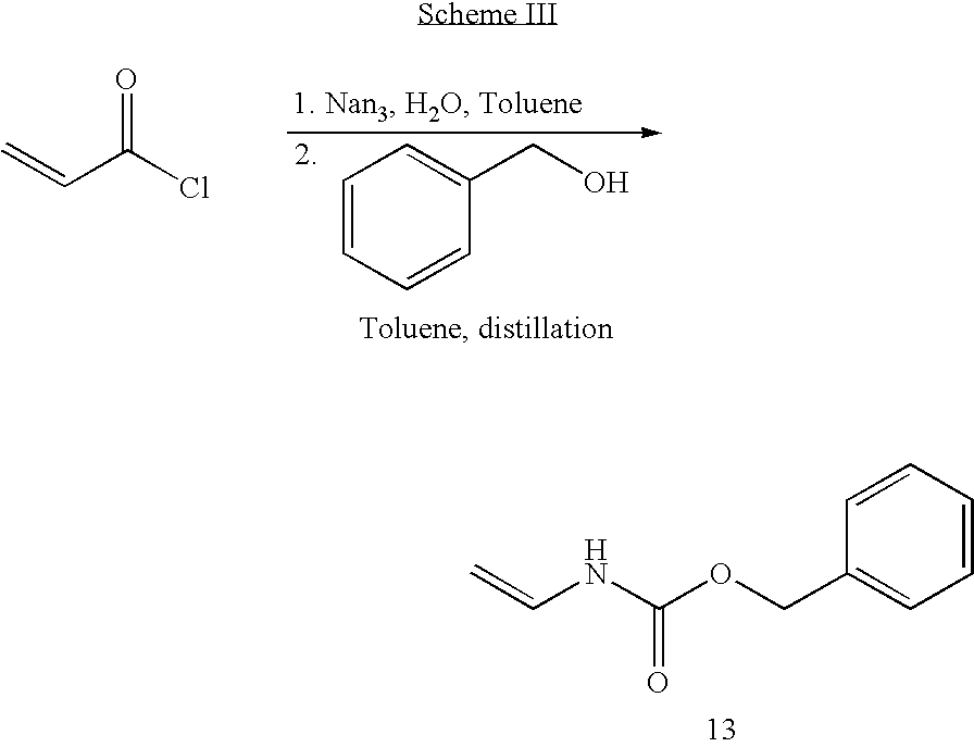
C=CNC(OCC1=CC=CC=C1)=O.C1=CC=CC(CO)=C1.C=CC(Cl)=O
